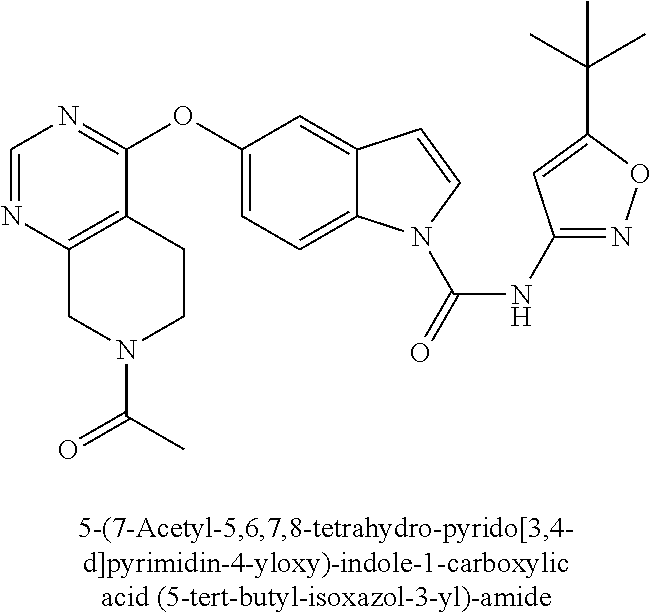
C1(OC2=CC=C3C(=C2)C=CN3C(=O)NC2=NOC(C(C)(C)C)=C2)=NC=NC2=C1CCN(C(C)=O)C2
